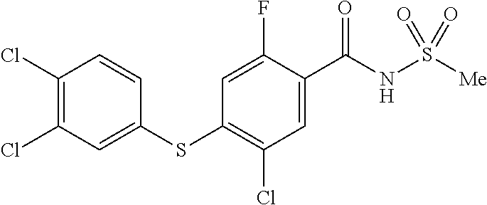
C1(Cl)=C(Cl)C=C(SC2=C(Cl)C=C(C(NS([Me])(=O)=O)=O)C(F)=C2)C=C1
